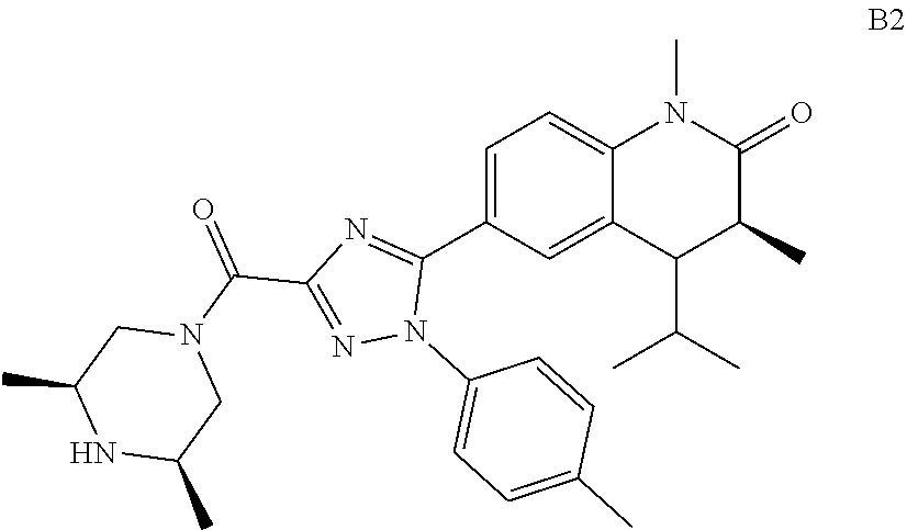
C1=C(C2=NC(C(N3CC(C)NC(C)C3)=O)=NN2C2=CC=C(C)C=C2)C=C2C(=C1)N(C)C(=O)C(C)C2C(C)C
